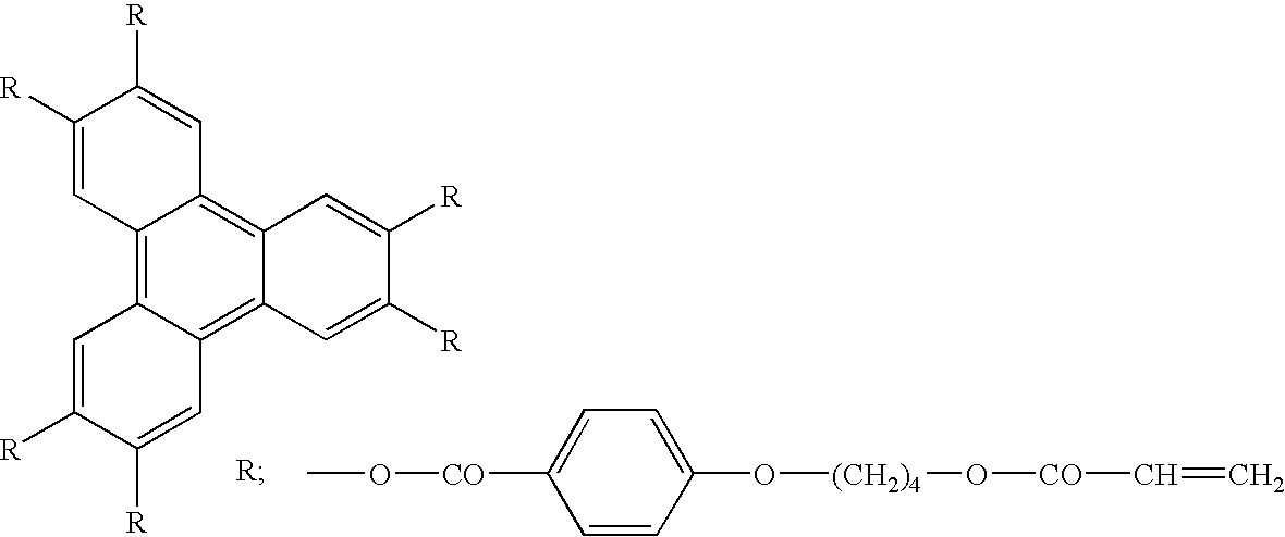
C12=C3C(=C4C(=C1C=C([R])C([R])=C2)C=C([R])C([R])=C4)C=C([R])C([R])=C3.C1=CC([CO]OC)=CC=C1O[(CH2)4]O[CO]C=C
